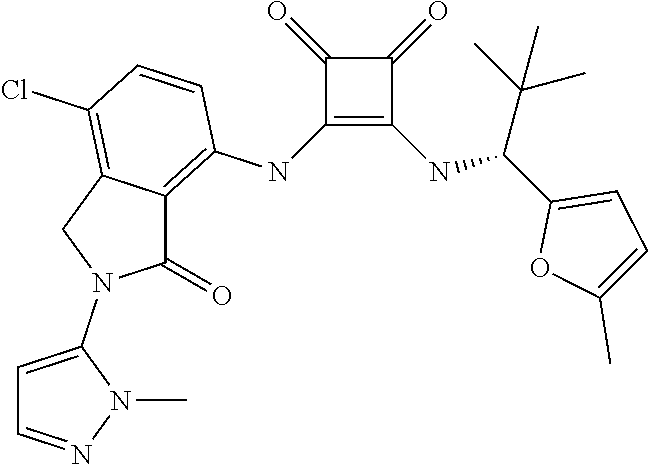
C1(NC2=C3C(=C(Cl)C=C2)CN(C2=CC=NN2C)C3=O)=C(NC(C2=CC=C(C)O2)C(C)(C)C)C(=O)C1=O
